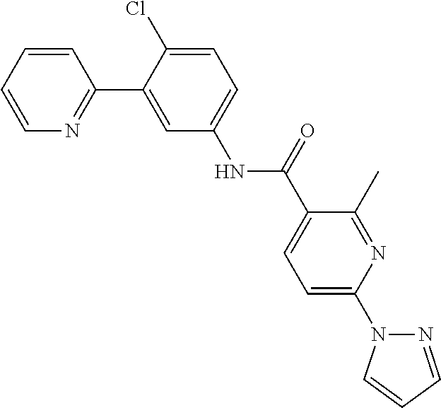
C1=CC=CN=C1C1=CC(NC(C2=CC=C(N3N=CC=C3)N=C2C)=O)=CC=C1Cl
